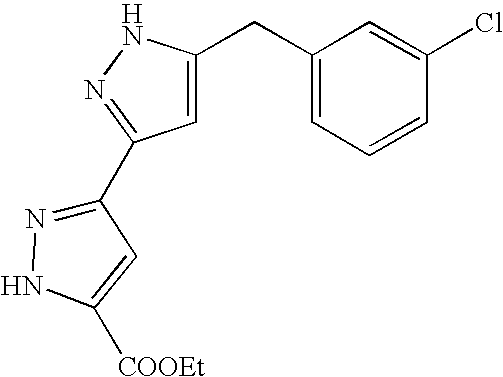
C(C1=CC(C2=NNC([COOEt])=C2)=NN1)C1=CC=CC(Cl)=C1
